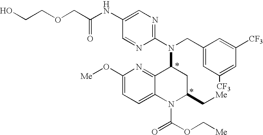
C1=C(NC(COCCO)=O)C=NC(N(CC2=CC([CF3])=CC([CF3])=C2)C2C3=NC(O[Me])=CC=C3N(C(=O)OC[Me])C(C[Me])C2)=N1
